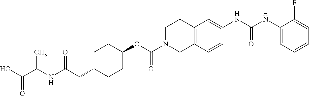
C1(NC(NC2=CC3=C(C=C2)CN(C(OC2CCC(CC(=O)NC(C(O)=O)C)CC2)=O)CC3)=O)=CC=CC=C1F
